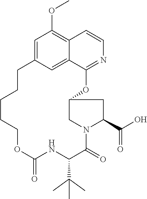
C1=C2C=C3C(=C1OC)C=CN=C3OC1CN(C(=O)C(C(C)(C)C)NC(=O)OCCCCC2)C(C(O)=O)C1
